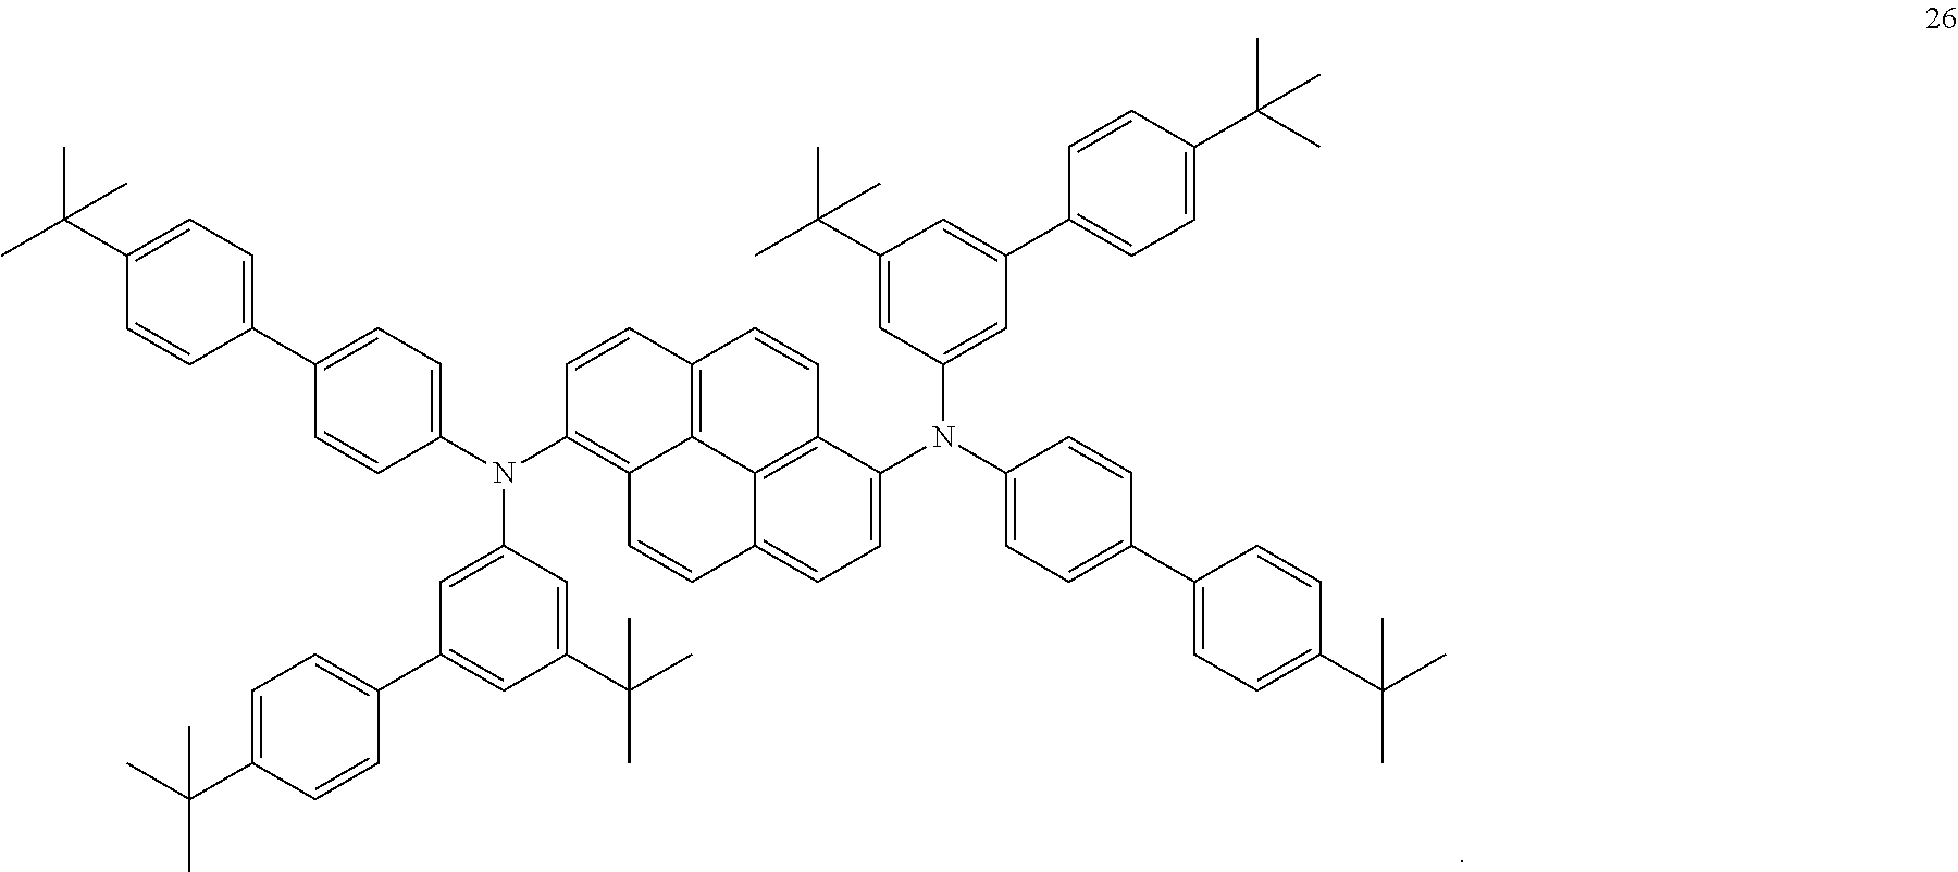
C1(C2=CC=C(N(C3=CC(C4=CC=C(C(C)(C)C)C=C4)=CC(C(C)(C)C)=C3)C3=C4C=CC5=CC=C(N(C6=CC=C(C7=CC=C(C(C)(C)C)C=C7)C=C6)C6=CC(C7=CC=C(C(C)(C)C)C=C7)=CC(C(C)(C)C)=C6)C6=C5C4=C(C=C3)C=C6)C=C2)=CC=C(C(C)(C)C)C=C1
